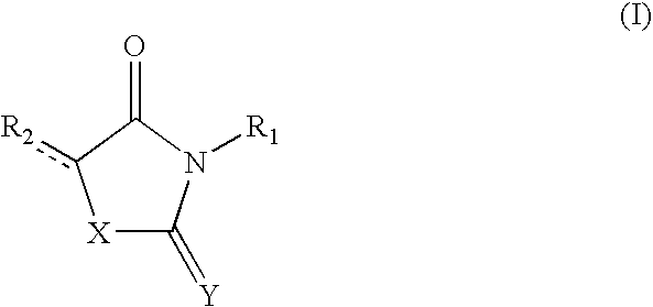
[X]1C(=[Y])N([R1])C(=O)c1[R2]
